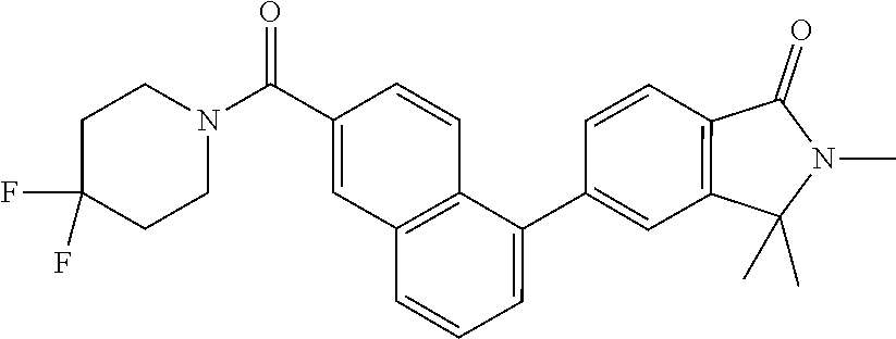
C1(C2=CC=CC3=C2C=CC(C(N2CCC(F)(F)CC2)=O)=C3)=CC2=C(C=C1)C(=O)N(C)C2(C)C
